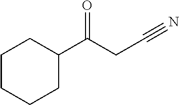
C(CC#N)(=O)C1CCCCC1
